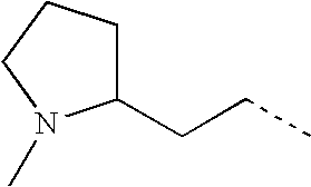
C1(CCC)CCCN1C
